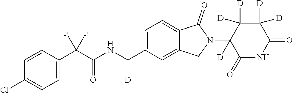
C1=CC(C(C(NC(C2=CC=C3C(=C2)CN(C2([D])C(=O)NC(=O)C([D])([D])C2([D])[D])C3=O)[D])=O)(F)F)=CC=C1Cl
